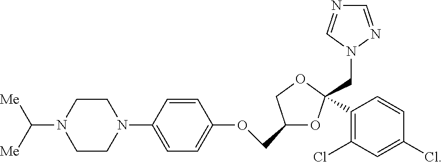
C1(COC2=CC=C(N3CCN(C([Me])[Me])CC3)C=C2)OC(CN2C=NC=N2)(C2=C(Cl)C=C(Cl)C=C2)OC1
